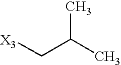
[X3]CC(C)C
